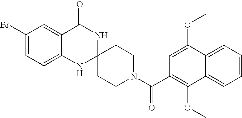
C1(Br)=CC=C2C(=C1)C(=O)NC1(N2)CCN(C(=O)C2=C(OC)C3=CC=CC=C3C(OC)=C2)CC1
